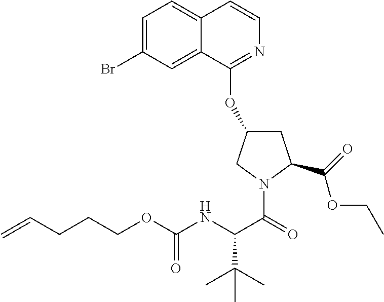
C1=C(Br)C=C2C(=C1)C=CN=C2OC1CC(C(=O)OCC)N(C(=O)C(NC(OCCCC=C)=O)C(C)(C)C)C1
